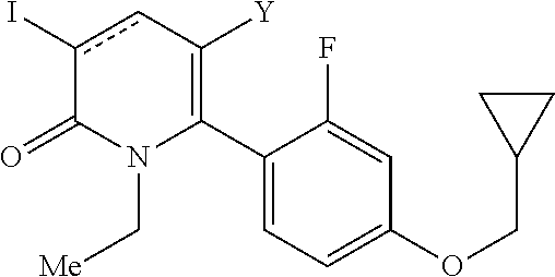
C1(C2=C([Y])cc(I)C(=O)N2C[Me])=CC=C(OCC2CC2)C=C1F
